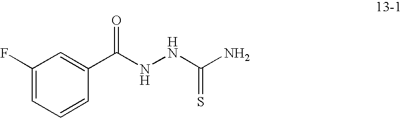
C1(F)=CC=CC(C(NNC(N)=S)=O)=C1
